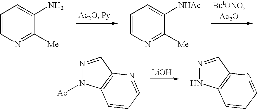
C1=CN=C([Me])C(N)=C1.C1=CN=C([Me])C([NHAc])=C1.[LiOH].N1=CC2=C(N1[Ac])C=CC=N2.N1=CC2=C(N1)C=CC=N2
